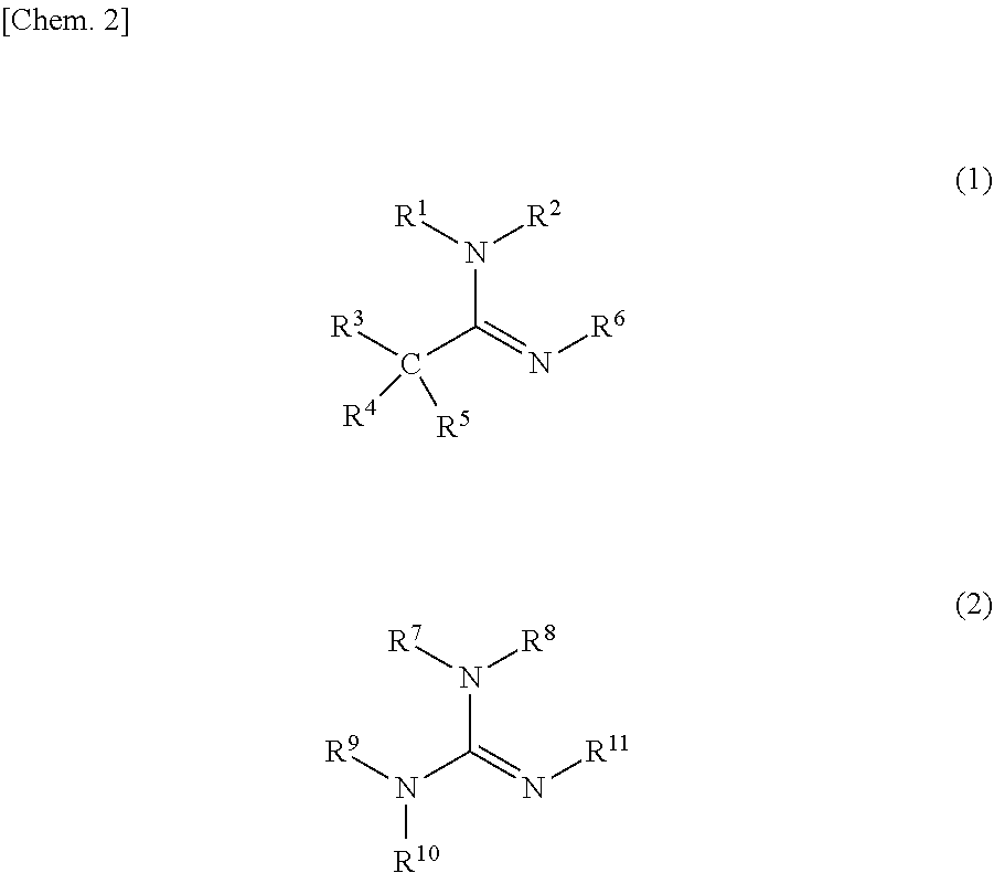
N(C(=N[R6])C([R3])([R5])[R4])([R1])[R2].N(C(=N[R11])N([R9])[R10])([R7])[R8]
